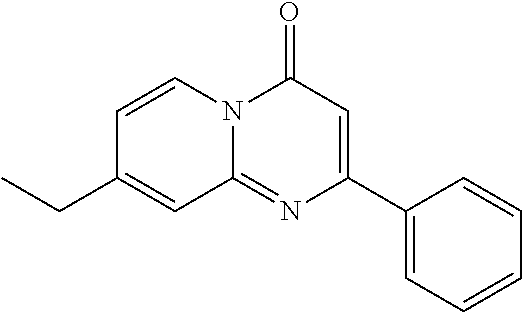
C1(C2=CC(=O)N3C(=N2)C=C(CC)C=C3)=CC=CC=C1
